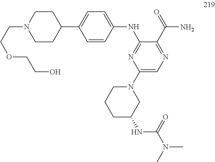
C1CC(C2=CC=C(NC3=NC(N4CCCC(NC(=O)N(C)C)C4)=CN=C3C(N)=O)C=C2)CCN1CCOCCO
